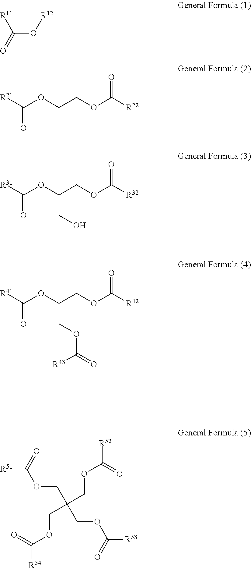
C(O[R12])(=O)[R11].[R21]C(OCCOC([R22])=O)=O.[R31]C(OC(COC([R32])=O)CO)=O.[R41]C(OC(COC([R42])=O)COC(=O)[R43])=O.[R51]C(OCC(COC([R53])=O)(COC([R52])=O)COC([R54])=O)=O
